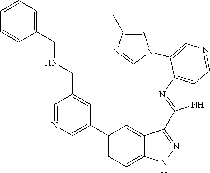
C1=C(C)N=CN1C1=CN=CC2=C1N=C(C1=NNC3=CC=C(C4=CN=CC(CNCC5=CC=CC=C5)=C4)C=C31)N2
